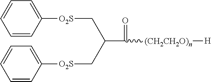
C1=CC([O2S]CC(C[O2S]C2=CC=CC=C2)C(=O)[(CH2CH2O)n][H])=CC=C1
